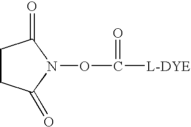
C1CC(=O)N(OC([L-DYE])=O)C1=O
